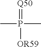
CP(C)(=[Q50])[OR59]
